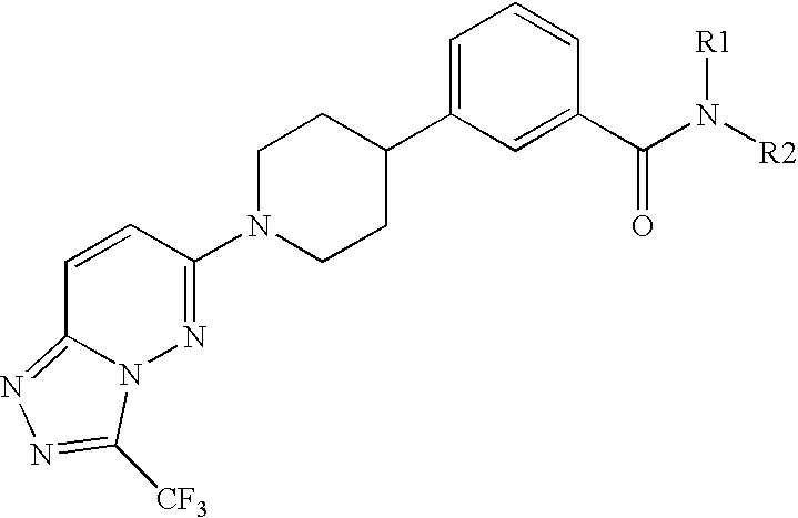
C1=CC(N2CCC(C3=CC=CC(C(=O)N([R1])[R2])=C3)CC2)=NN2C1=NN=C2[CF3]
